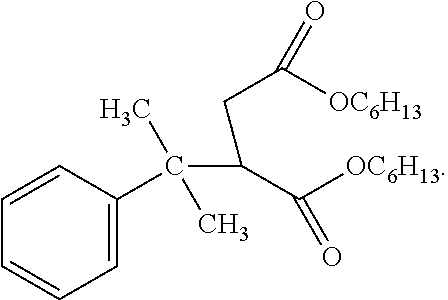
C1=C(C(C(C([OC6H13])=O)CC([OC6H13])=O)(C)C)C=CC=C1
